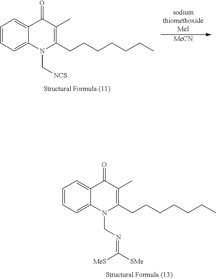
C1=CC=C2C(=C1)C(=O)C(C)=C(CCCCCCC)N2C[NCS].[MeCN].C1=CC=C2C(=C1)C(=O)C(C)=C(CCCCCCC)N2CN=C([SMe])[MeS]
